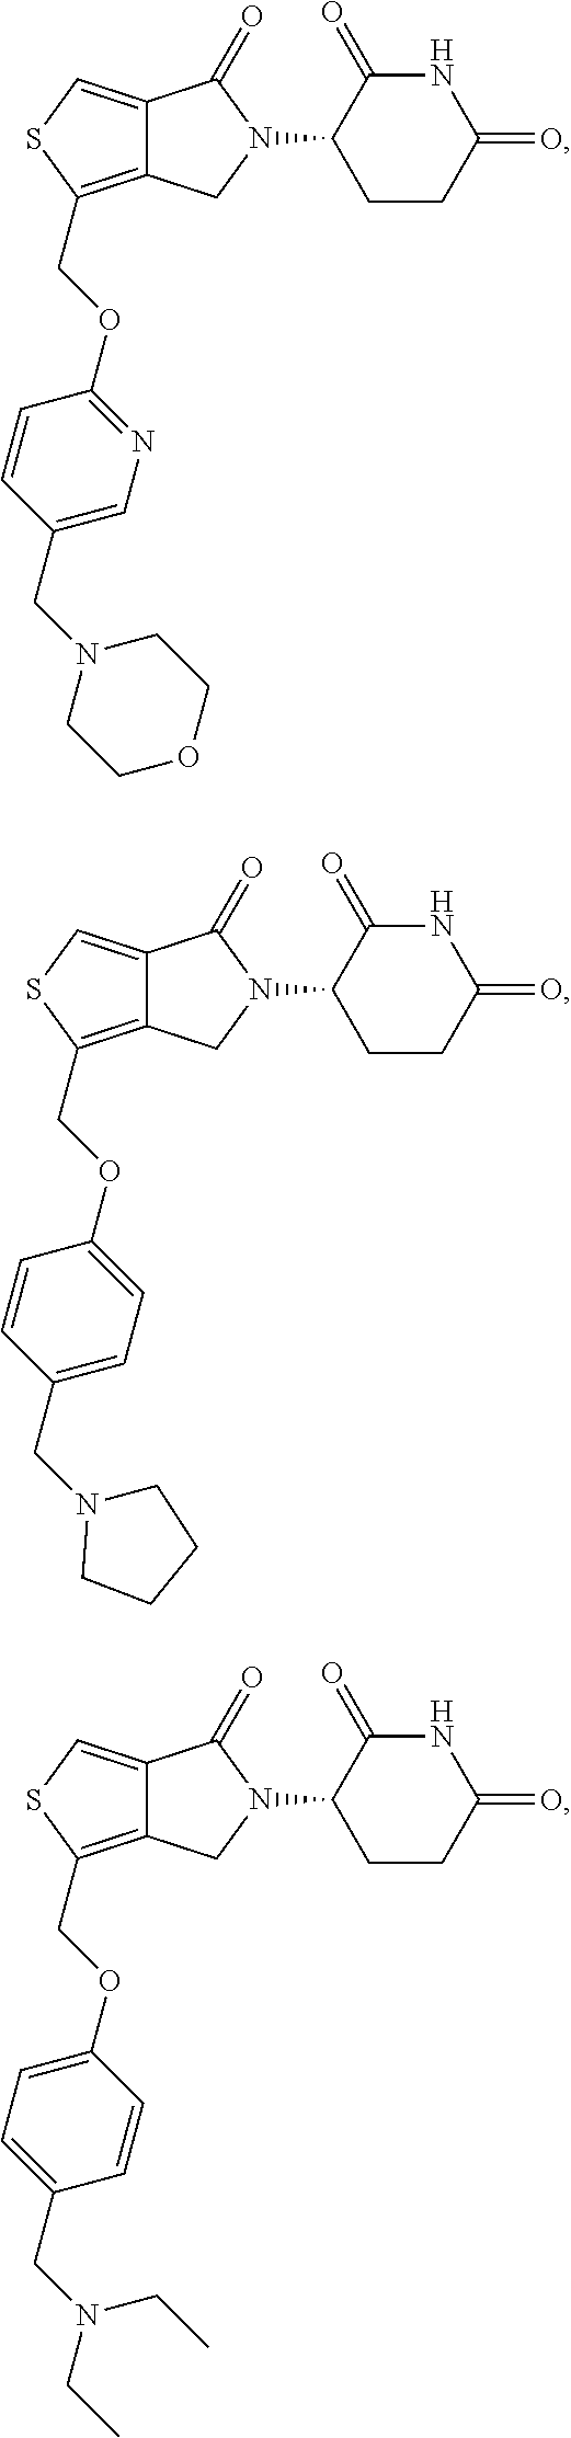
C12=C(COC3=NC=C(CN4CCOCC4)C=C3)SC=C1C(=O)N(C1CCC(=O)NC1=O)C2.C12=C(COC3=CC=C(CN4CCCC4)C=C3)SC=C1C(=O)N(C1CCC(=O)NC1=O)C2.C12=C(COC3=CC=C(CN(CC)CC)C=C3)SC=C1C(=O)N(C1CCC(=O)NC1=O)C2
